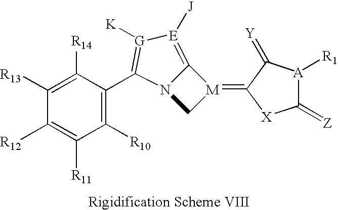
C1([R14])=C([R13])C([R12])=C([R11])C([R10])=C1C1=[G]([K])[E]([J])=C2[M](=C3C(=[Y])[A]([R1])C(=[Z])[X]3)CN21
